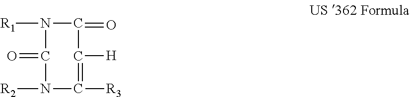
N1([R1])C(=O)N([R2])C([R3])=C([H])C1=O
